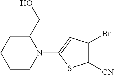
C1([CN])=C(Br)C=C(N2C(CO)CCCC2)S1
